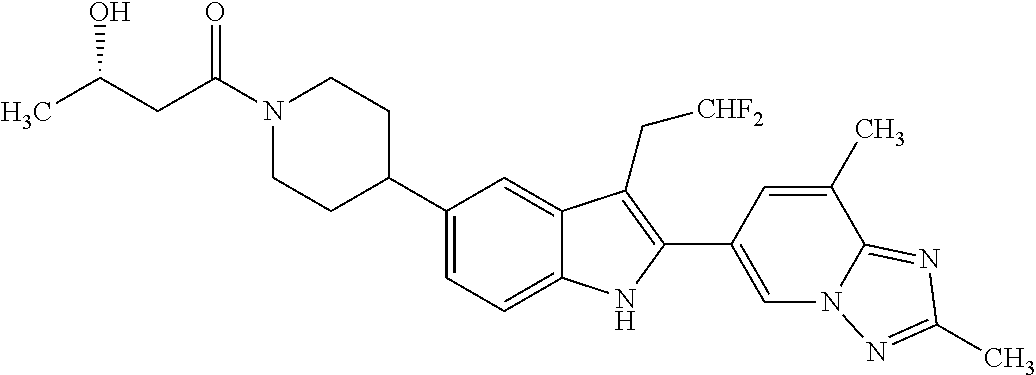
C(N1CCC(C2=CC=C3C(=C2)C(C[CHF2])=C(C2=CN4C(=NC(C)=N4)C(C)=C2)N3)CC1)(CC(C)O)=O
